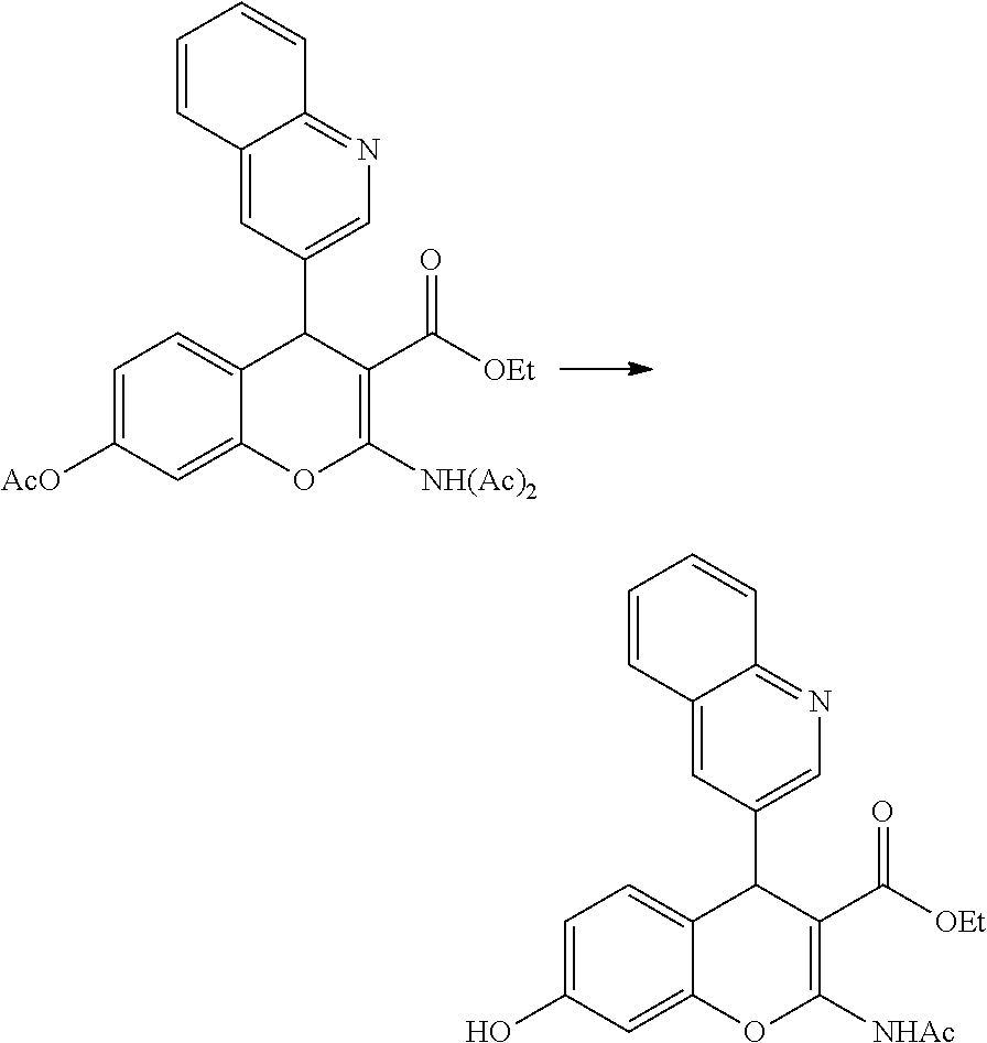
C1=C2C(=NC=C1C1C(C(=O)[OEt])=C([NH(Ac)2])OC3=CC([AcO])=CC=C13)C=CC=C2.C1=C2C(=NC=C1C1C(C(=O)[OEt])=C([NHAc])OC3=CC(O)=CC=C13)C=CC=C2
